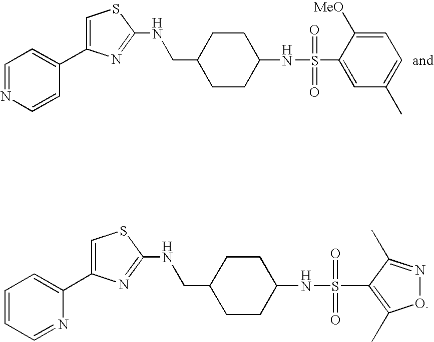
C1=NC=CC(C2=CSC(NCC3CCC(NS(=O)(=O)C4=CC(C)=CC=C4[MeO])CC3)=N2)=C1.C1=CC=NC(C2=CSC(NCC3CCC(NS(=O)(=O)C4=C(C)ON=C4C)CC3)=N2)=C1
